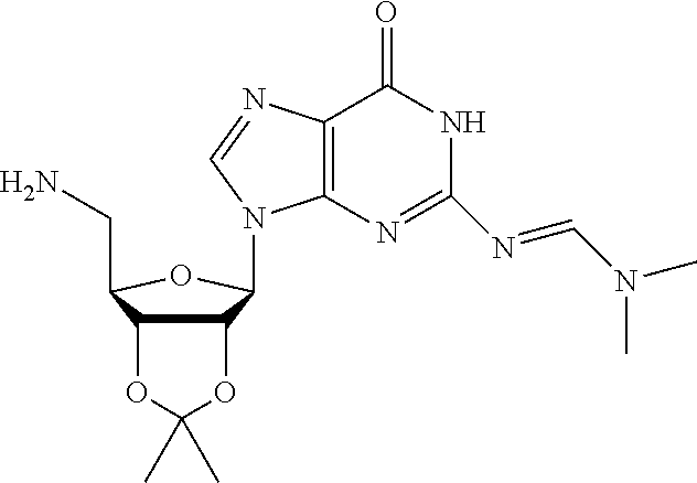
C12=C(N=C(N=CN(C)C)NC1=O)N(C1C3C(C(CN)O1)OC(C)(C)O3)C=N2
